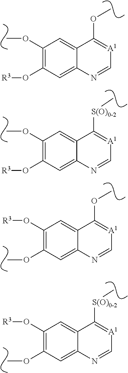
C12=CC(OC)=C(O[R3])C=C1N=C[A1]=C2OC.C12=CC(OC)=C(O[R3])C=C1N=C[A1]=C2[S(O)0-2]C.C12=CC(O[R3])=C(OC)C=C1N=C[A1]=C2OC.C12=CC(O[R3])=C(OC)C=C1N=C[A1]=C2[S(O)0-2]C
